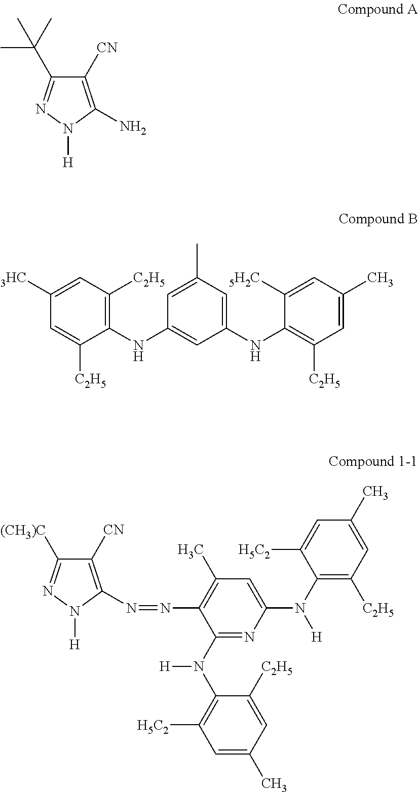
C1([CN])=C(N)N([H])N=C1C(C)(C)C.C1([3HC])=CC([C2H5])=C(NC2=CC(NC3=C([C2H5])C=C(C)C=C3[5H2C])=CC(C)=C2)C([C2H5])=C1.C1([CN])=C(N=NC2=C(C)C=C(N(C3=C([C2H5])C=C(C)C=C3[H5C2])[H])N=C2N(C2=C([H5C2])C=C(C)C=C2[C2H5])[H])N([H])N=C1[(CH3)C]
